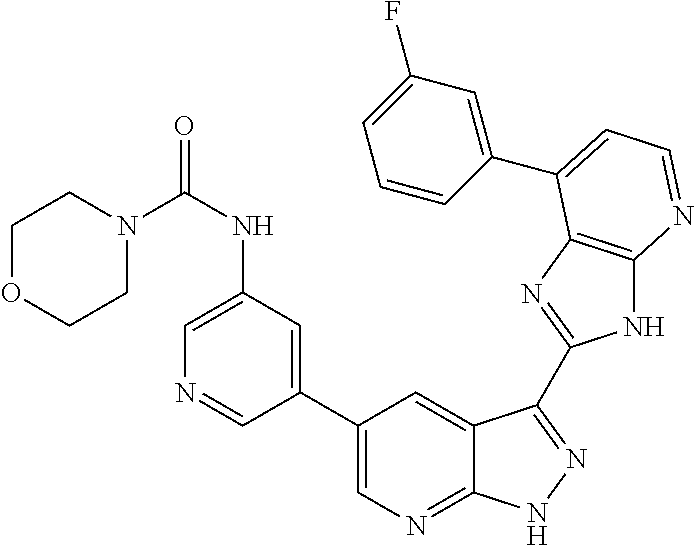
C1(C2=CN=C3C(=C2)C(C2=NC4=C(N2)N=CC=C4C2=CC(F)=CC=C2)=NN3)=CC(NC(=O)N2CCOCC2)=CN=C1
